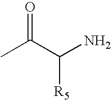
CC(C(N)[R5])=O
